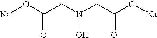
C(CN(CC(O[Na])=O)O)(O[Na])=O
